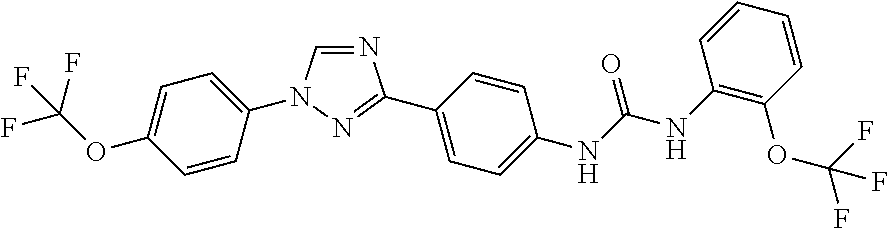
N1=CN(C2=CC=C(OC(F)(F)F)C=C2)N=C1C1=CC=C(NC(=O)NC2=C(OC(F)(F)F)C=CC=C2)C=C1
